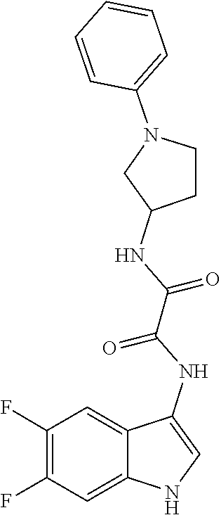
O=C(NC1=CNC2=CC(F)=C(F)C=C12)C(NC1CCN(C2=CC=CC=C2)C1)=O
